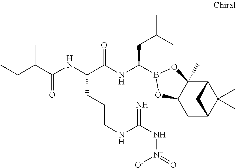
C12C3(C)C(CC(C1(C)C)C2)OB(C(NC(C(NC(C(C)CC)=O)CCCNC(N[N+]([O-])=O)=N)=O)CC(C)C)O3
